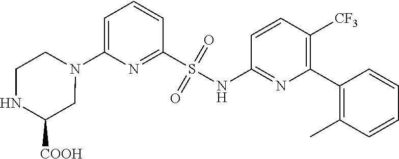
N1(C2=CC=CC(S(NC3=NC(C4=C(C)C=CC=C4)=C([CF3])C=C3)(=O)=O)=N2)CCNC([COOH])C1
